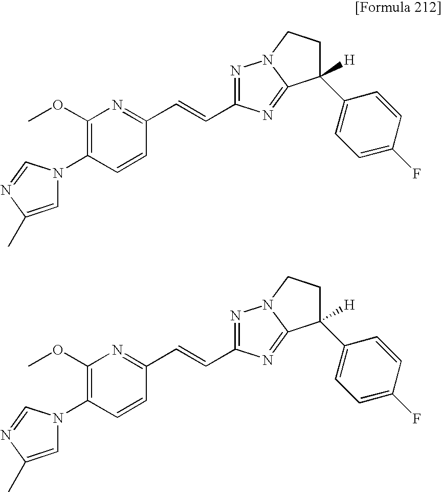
N1(C2=C(OC)N=C(C=CC3=NN4C(=N3)C(C3=CC=C(F)C=C3)([H])CC4)C=C2)C=C(C)N=C1.N1(C2=C(OC)N=C(C=CC3=NN4C(=N3)C(C3=CC=C(F)C=C3)([H])CC4)C=C2)C=C(C)N=C1
